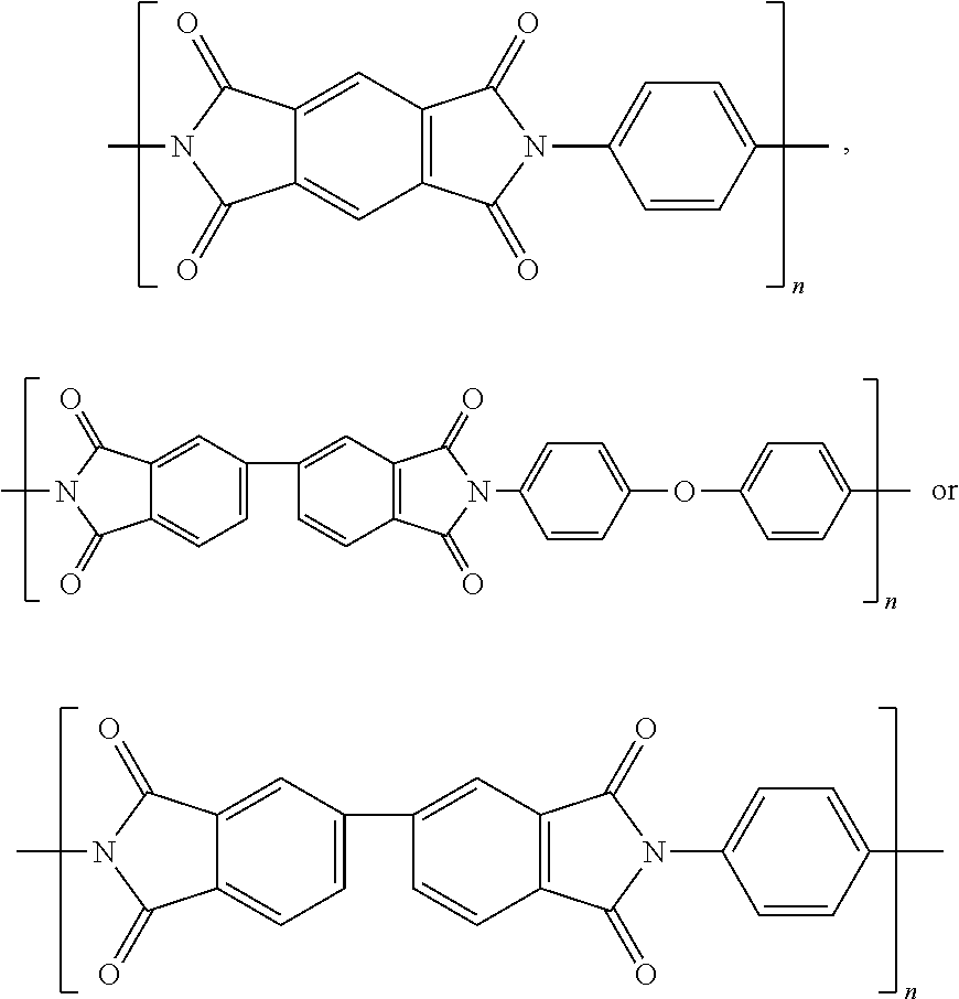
C12=CC3=C(C=C1C(=O)N(C)C2=O)C(=O)N(C1=CC=C(C)C=C1)C3=O.C1(C2=CC=C3C(=C2)C(=O)N(C)C3=O)=CC2=C(C=C1)C(=O)N(C1=CC=C(OC3=CC=C(C)C=C3)C=C1)C2=O.C1(C2=CC=C3C(=C2)C(=O)N(C)C3=O)=CC2=C(C=C1)C(=O)N(C1=CC=C(C)C=C1)C2=O
